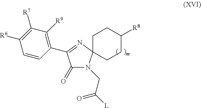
C1=CC(C2=NC3(N(CC([L])=O)C2=O)CCC([R8])CC3)=C([R9])C([R7])=C1[R6]
